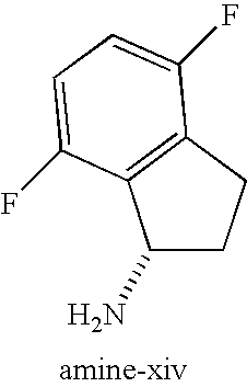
C1(N)CCC2=C1C(F)=CC=C2F
